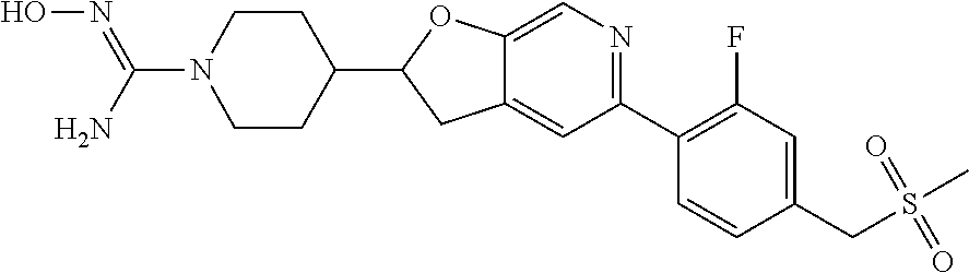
C(N1CCC(C2CC3=CC(C4=C(F)C=C(CS(C)(=O)=O)C=C4)=NC=C3O2)CC1)(N)=NO
